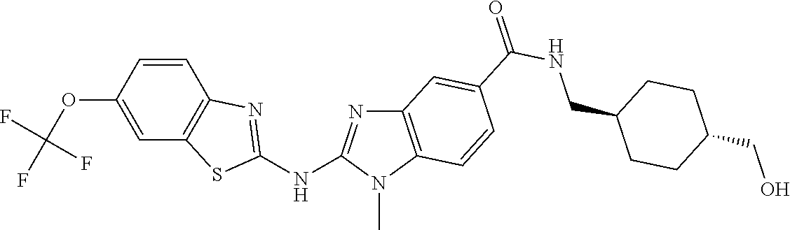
C1(OC(F)(F)F)=CC2=C(C=C1)N=C(NC1=NC3=C(N1C)C=CC(C(NCC1CCC(CO)CC1)=O)=C3)S2
